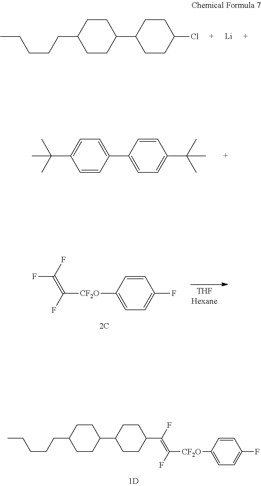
C([CF2O]C1=CC=C(F)C=C1)(=C(F)C1CCC(C2CCC(CCCCC)CC2)CC1)F.C(C1=CC=C(C2=CC=C(C(C)(C)C)C=C2)C=C1)(C)(C)C.C([CF2O]C1=CC=C(F)C=C1)(=C(F)F)F.CCCCCC1CCC(C2CCC(Cl)CC2)CC1.[Li]
